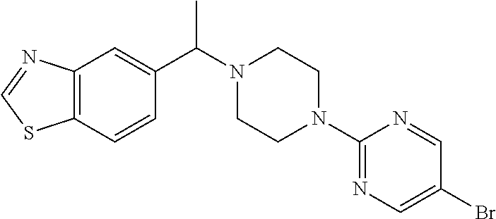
C12=C(C=CC(C(N3CCN(C4=NC=C(Br)C=N4)CC3)C)=C1)SC=N2
